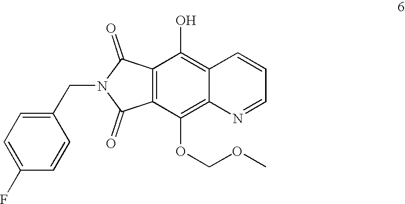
C12=C(C(=O)N(CC3=CC=C(F)C=C3)C1=O)C(O)=C1C(=C2OCOC)N=CC=C1
